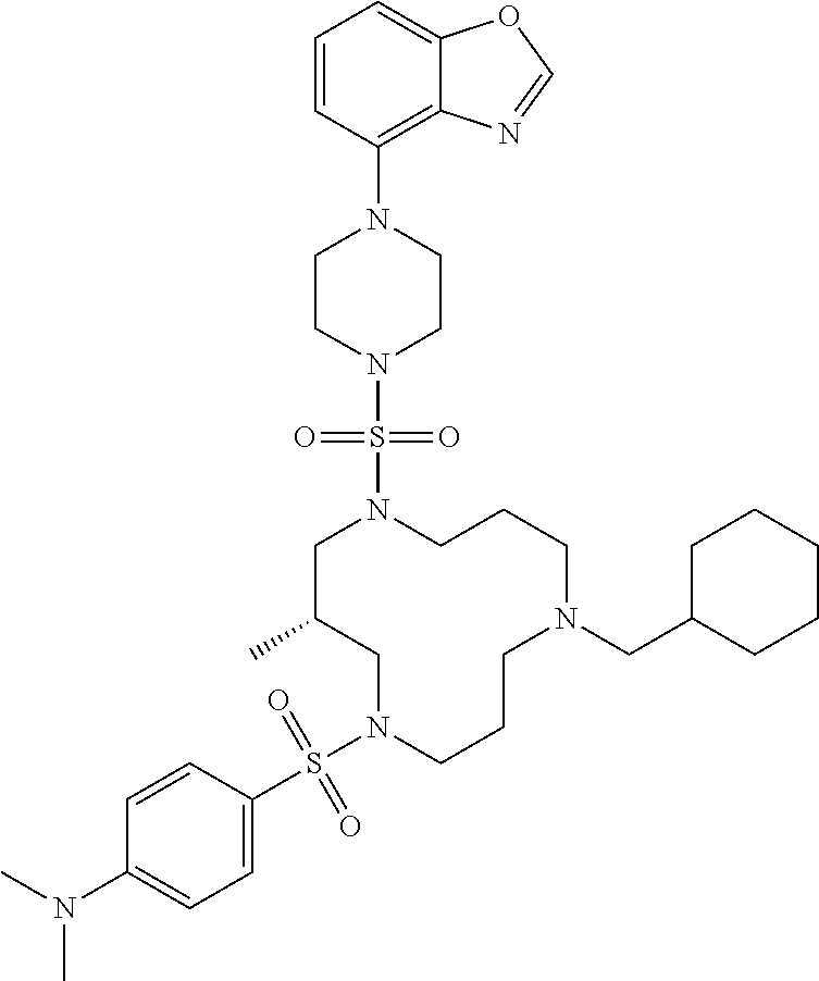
C1C(C)CN(S(C2=CC=C(N(C)C)C=C2)(=O)=O)CCCN(CC2CCCCC2)CCCN1S(N1CCN(C2=C3C(=CC=C2)OC=N3)CC1)(=O)=O
